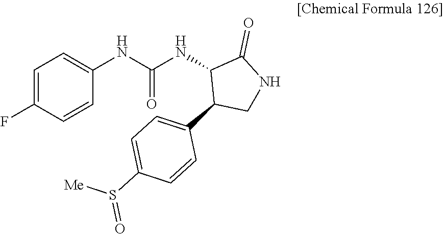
C1=C(F)C=CC(NC(NC2C(C3=CC=C(S([Me])=O)C=C3)CNC2=O)=O)=C1
